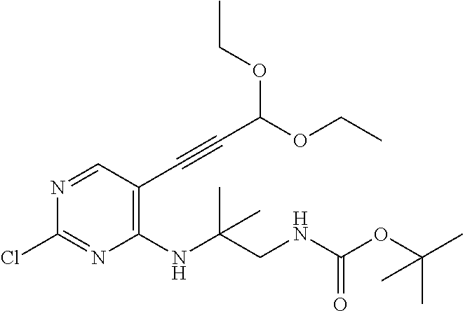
C1(NC(CNC(OC(C)(C)C)=O)(C)C)=C(C#CC(OCC)OCC)C=NC(Cl)=N1
